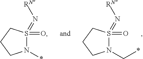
N1(C*)S(=O)(=N[RN])CCC1.N1(*)S(=O)(=N[RN])CCC1
